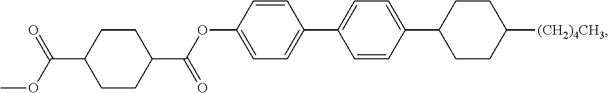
C1CC(C(OC2=CC=C(C3=CC=C(C4CCC([(CH2)4CH3])CC4)C=C3)C=C2)=O)CCC1C(OC)=O
